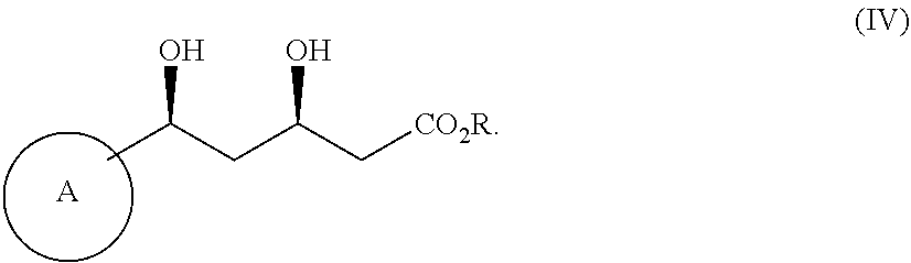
[A].CC(CC(C[CO2R])O)O
